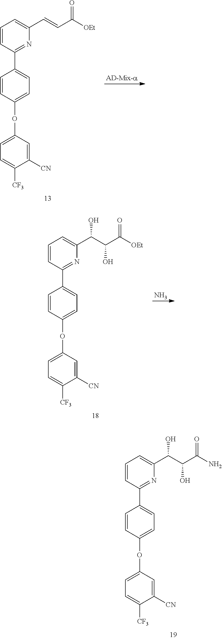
C1=CC(C2=CC=C(OC3=CC=C([CF3])C([CN])=C3)C=C2)=NC(C=CC([OEt])=O)=C1.C1=CC(C2=CC=C(OC3=CC=C([CF3])C([CN])=C3)C=C2)=NC(C(C(C([OEt])=O)O)O)=C1.N.C1=CC(C2=CC=C(OC3=CC=C([CF3])C([CN])=C3)C=C2)=NC(C(C(C(N)=O)O)O)=C1
